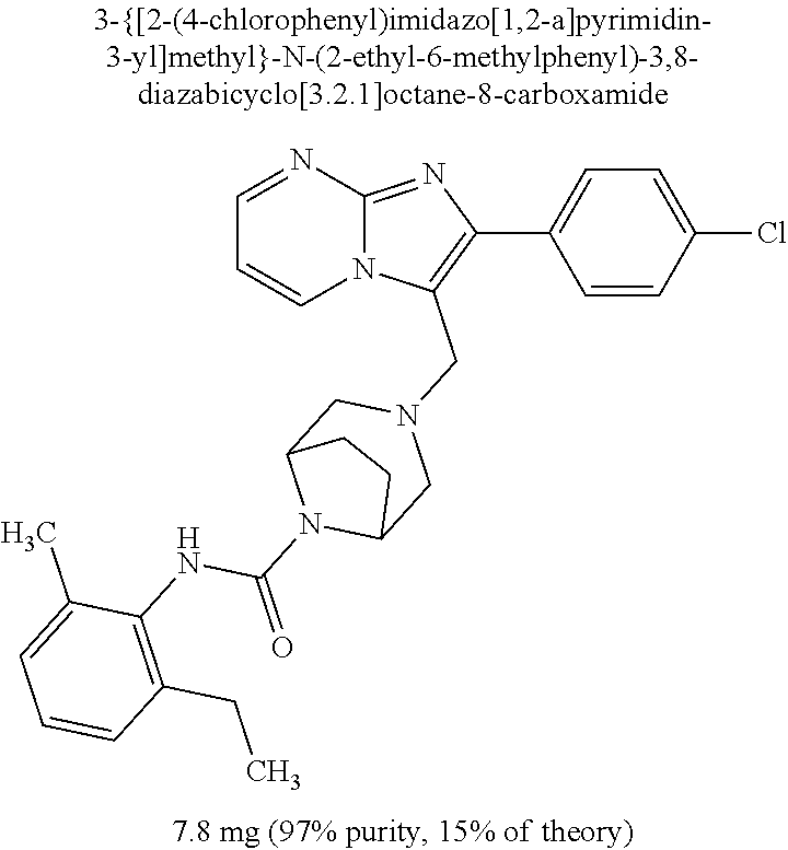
C1=CC(Cl)=CC=C1C1=C(CN2CC3N(C(=O)NC4=C(CC)C=CC=C4C)C(C2)CC3)N2C(=N1)N=CC=C2
